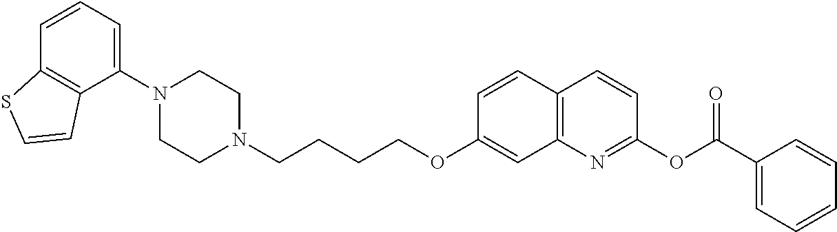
C1=CC2=C(C(N3CCN(CCCCOC4=CC5=C(C=C4)C=CC(OC(C4=CC=CC=C4)=O)=N5)CC3)=C1)C=CS2
